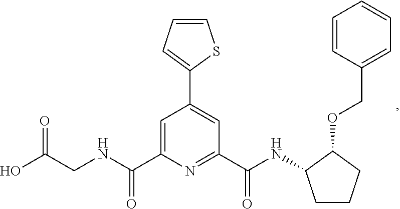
C1=C(C(NCC(O)=O)=O)N=C(C(NC2CCCC2OCC2=CC=CC=C2)=O)C=C1C1=CC=CS1
